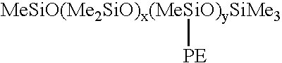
[MeSiO(Me2SiO)x(MeSiO)ySiMe3][PE]
